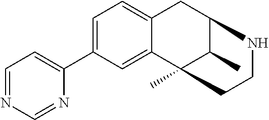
C1=C(C2=CC=NC=N2)C=C2C(=C1)CC1C(C)C2(C)CCN1
